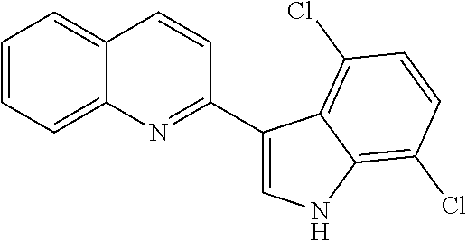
C12=CC=CC=C1C=CC(C1=CNC3=C(Cl)C=CC(Cl)=C13)=N2
